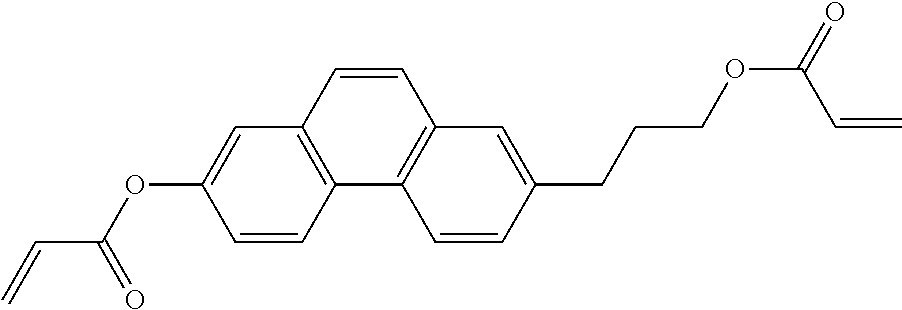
C(=C)C(OC1=CC2=C(C=C1)C1=C(C=C(CCCOC(C=C)=O)C=C1)C=C2)=O
